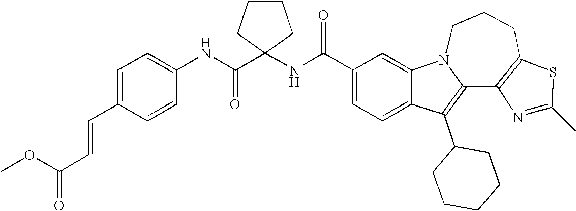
C1(C(NC2(C(NC3=CC=C(C=CC(=O)OC)C=C3)=O)CCCC2)=O)=CC=C2C(=C1)N1C(=C2C2CCCCC2)C2=C(CCC1)SC(C)=N2
